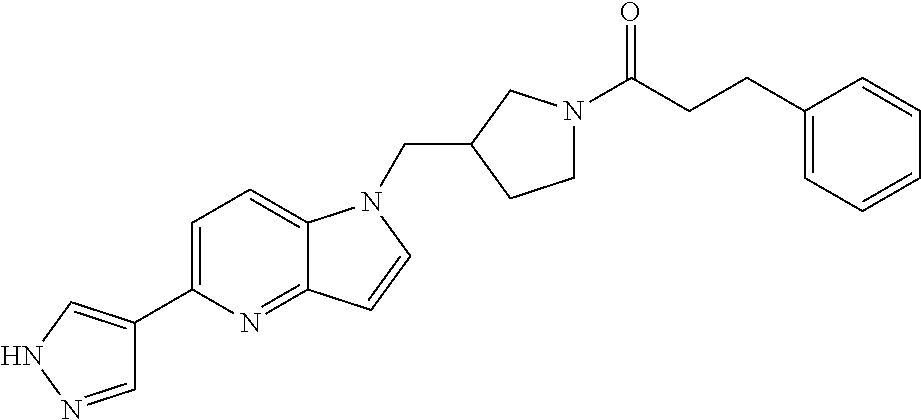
C1=NNC=C1C1=CC=C2C(=N1)C=CN2CC1CCN(C(CCC2=CC=CC=C2)=O)C1
